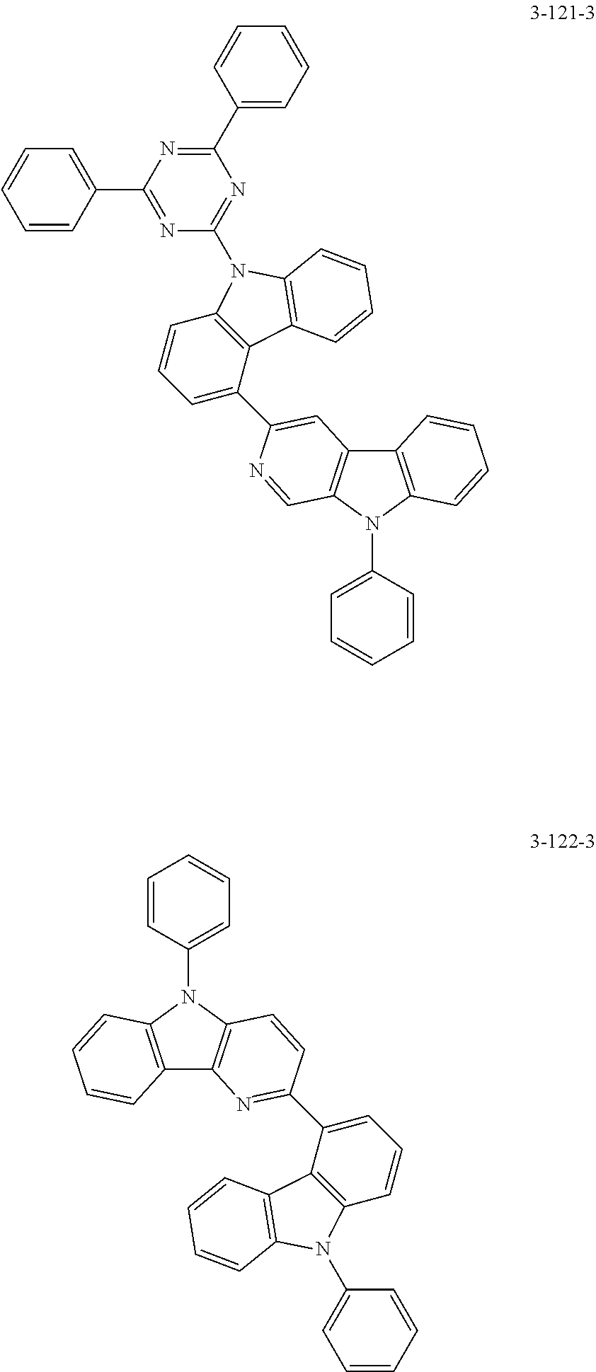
C12=C(N(C3=CC=CC=C3)C3=C1C=CC=C3)C=NC(C1=CC=CC3=C1C1=C(C=CC=C1)N3C1=NC(C3=CC=CC=C3)=NC(C3=CC=CC=C3)=N1)=C2.C12=C(N(C3=CC=CC=C3)C3=C1C=CC=C3)C=CC(C1=CC=CC3=C1C1=C(C=CC=C1)N3C1=CC=CC=C1)=N2
